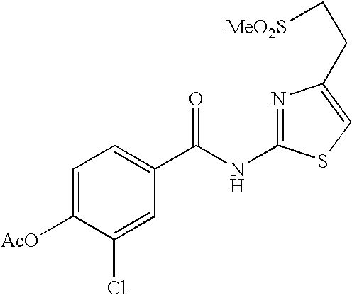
C1=C([AcO])C(Cl)=CC(C(NC2=NC(CC[MeO2S])=CS2)=O)=C1
